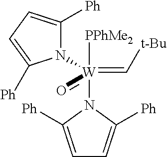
C1=C([Ph])N([W]([PPhMe2])(=C[t-Bu])(N2C([Ph])=CC=C2[Ph])=O)C([Ph])=C1
